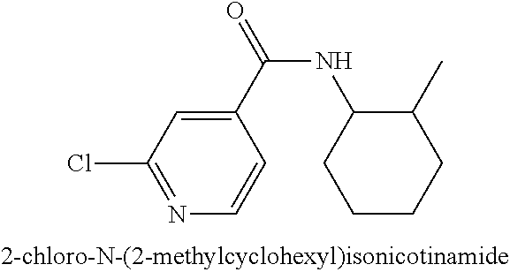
C1(C(=O)NC2CCCCC2C)=CC(Cl)=NC=C1
